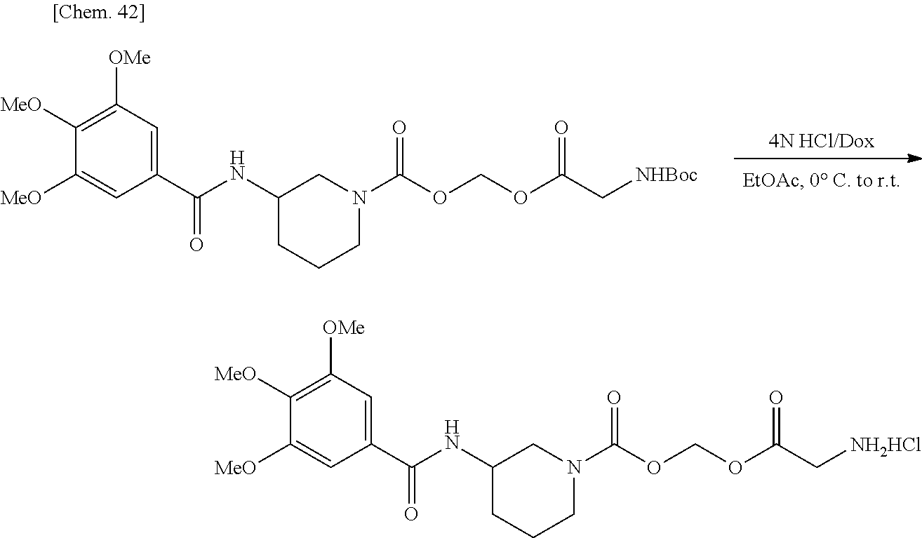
[4N HCl/Dox].C1([MeO])=CC(C(NC2CCCN(C(OCOC(C[NHBoc])=O)=O)C2)=O)=CC([OMe])=C1[MeO].C1([MeO])=CC(C(NC2CCCN(C(OCOC(C[NH2HCl])=O)=O)C2)=O)=CC([OMe])=C1[MeO]
